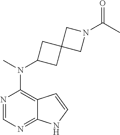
N1=CN=C2C(=C1N(C)C1CC3(C1)CN(C(C)=O)C3)C=CN2
